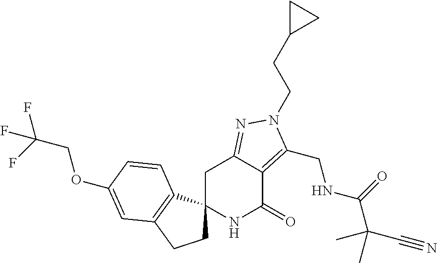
C(C(F)(F)F)OC1=CC2=C(C3(CC2)NC(=O)C2=C(CNC(=O)C(C)(C)C#N)N(CCC4CC4)N=C2C3)C=C1
